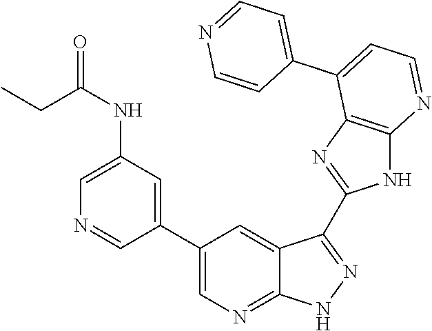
C1(NC(=O)CC)=CN=CC(C2=CN=C3C(=C2)C(C2=NC4=C(N2)N=CC=C4C2=CC=NC=C2)=NN3)=C1
